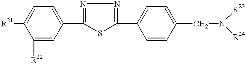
C1=C([R22])C([R21])=CC=C1C1=NN=C(C2=CC=C(CN([R24])[R23])C=C2)S1
